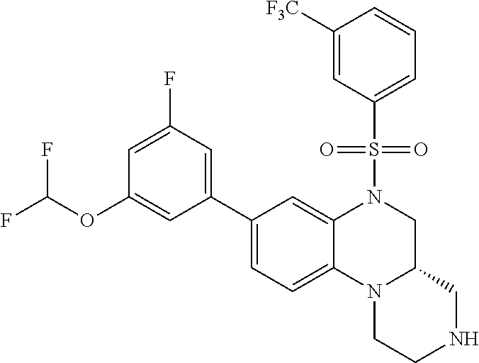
C1([F3C])=CC(S(N2CC3N(C4=CC=C(C5=CC(F)=CC(OC(F)F)=C5)C=C24)CCNC3)(=O)=O)=CC=C1
